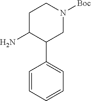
NC1C(C2=CC=CC=C2)CN([Boc])CC1
